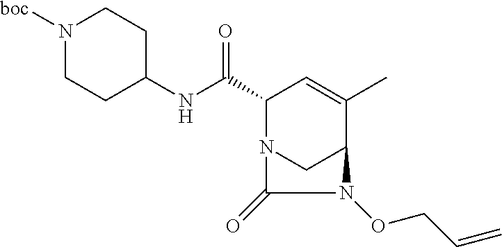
N(C(C1N2CC(C(C)=C1)N(OCC=C)C2=O)=O)C1CCN([boc])CC1
